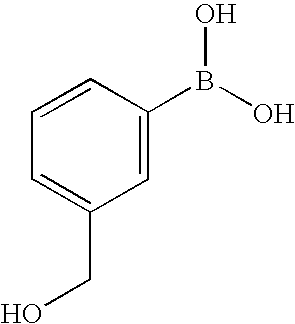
C1=C(B(O)O)C=CC=C1CO
